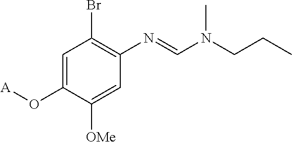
C1=C(O[A])C([OMe])=CC(N=CN(CCC)C)=C1Br
